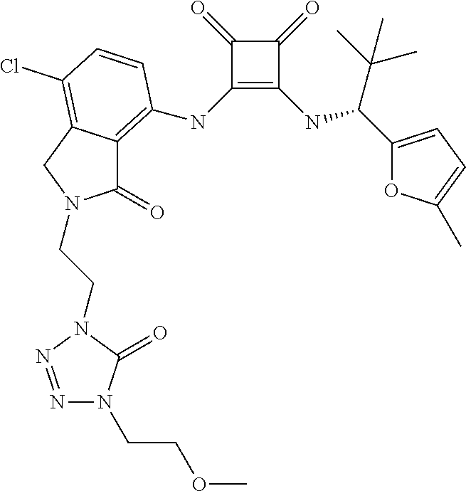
C1(=O)C(NC2=C3C(=O)N(CCN4C(=O)N(CCOC)N=N4)CC3=C(Cl)C=C2)=C(NC(C(C)(C)C)C2=CC=C(C)O2)C1=O
